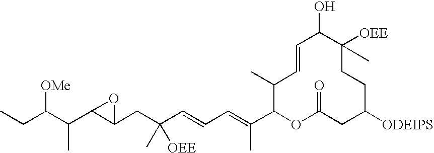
CCC(C(C1C(CC(C=CC=C(C2OC(=O)CC([ODEIPS])CCC([OEE])(C)C(O)C=CC2C)C)([OEE])C)O1)C)[OMe]
